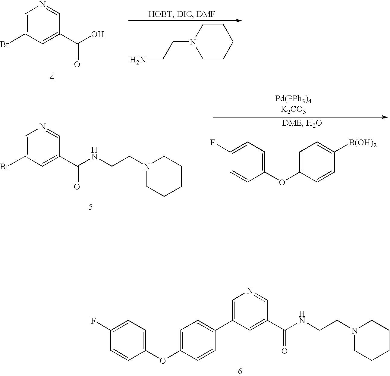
C1(F)=CC=C(OC2=CC=C(C3=CN=CC(C(NCCN4CCCCC4)=O)=C3)C=C2)C=C1.C1=C(Br)C=C(C(O)=O)C=N1.NCCN1CCCCC1.C1=C(Br)C=C(C(NCCN2CCCCC2)=O)C=N1.C1(F)=CC=C(OC2=CC=C([B(OH)2])C=C2)C=C1.[Pd(PPh3)4K2CO3]
